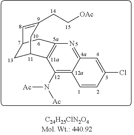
C1=CC(Cl)=CC2=NC3=C(C(N([Ac])[Ac])=C12)C1CC(C=C(CC[OAc])C1)C3
